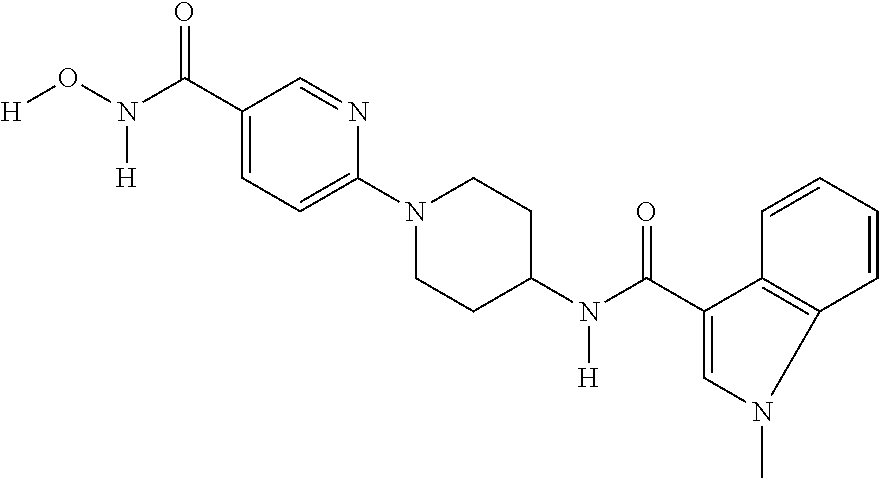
[H]ON(C(C1=CC=C(N2CCC(N(C(=O)C3=CN(C)C4=C3C=CC=C4)[H])CC2)N=C1)=O)[H]
